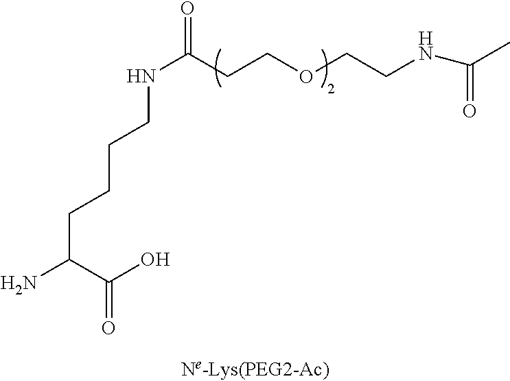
NC(CCCCNC(=O)CCOCCNC(=O)C)C(O)=O
